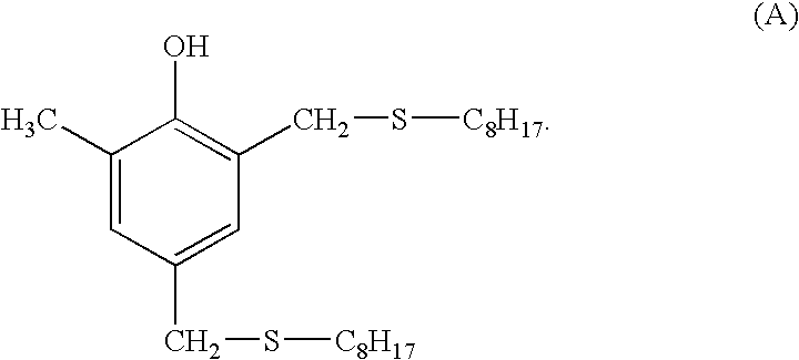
C1(C)=CC(CS[C8H17])=CC(CS[C8H17])=C1O
